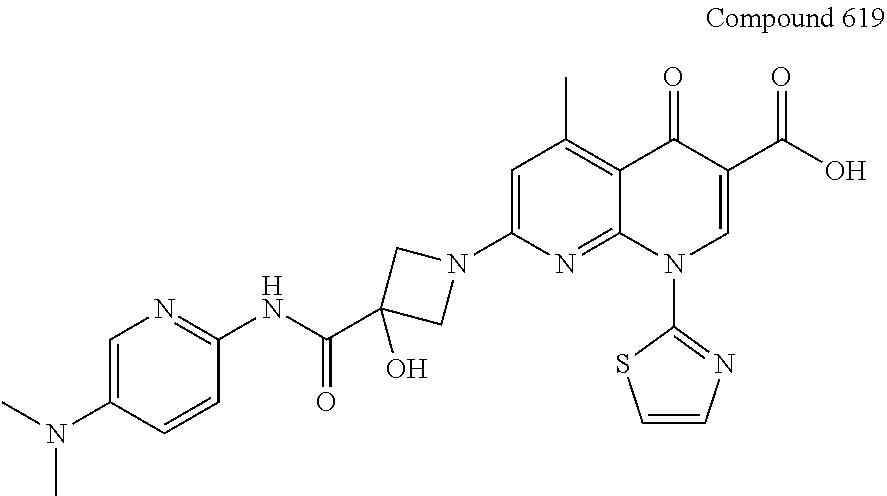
C1=C(N2CC(C(NC3=NC=C(N(C)C)C=C3)=O)(O)C2)N=C2C(=C1C)C(=O)C(C(O)=O)=CN2C1=NC=CS1
